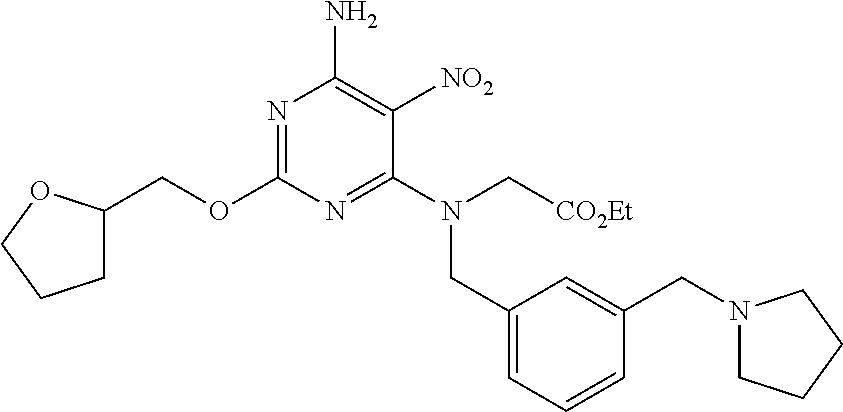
C1(COC2=NC(N)=C([NO2])C(N(CC3=CC=CC(CN4CCCC4)=C3)C[CO2Et])=N2)CCCO1
